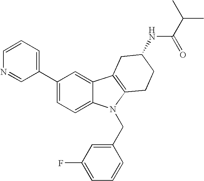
C1=CC=C(C2=CC=C3C(=C2)C2=C(N3CC3=CC(F)=CC=C3)CCC(NC(C(C)C)=O)C2)C=N1
